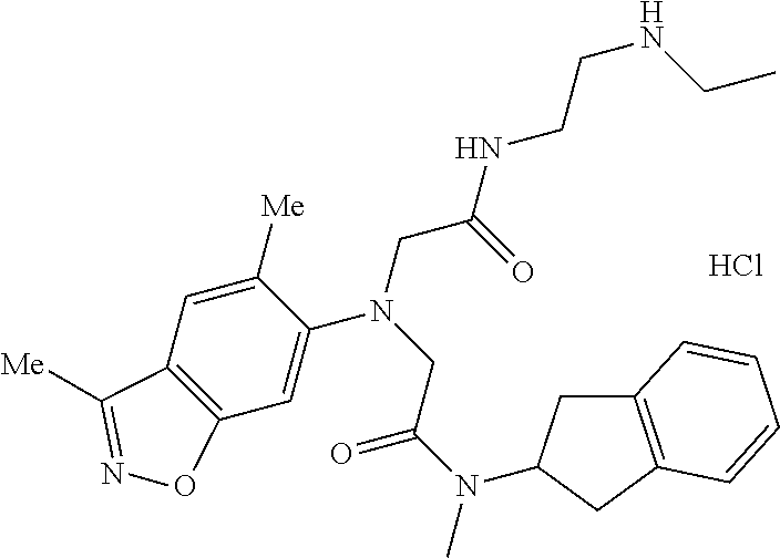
N(C)(C(=O)CN(CC(=O)NCCNCC)C1=CC2=C(C=C1[Me])C([Me])=NO2)C1CC2=C(C1)C=CC=C2.Cl
